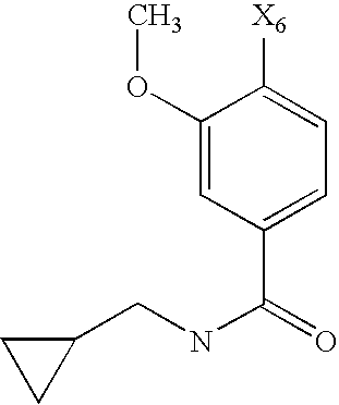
C1(OC)=CC(C(=O)NCC2CC2)=CC=C1[X6]
